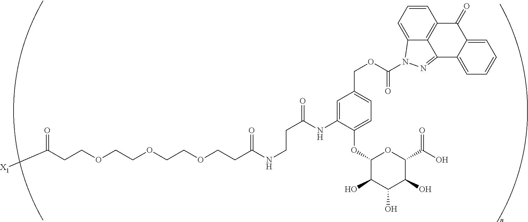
C(COCCOCCOCCC(NCCC(=O)NC1=CC(COC(=O)N2C3=CC=CC4=C3C(=N2)C2=CC=CC=C2C4=O)=CC=C1OC1C(O)C(O)C(O)C(C(O)=O)O1)=O)C([X1])=O
